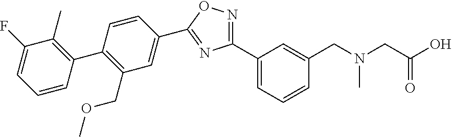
C1(C2=NOC(C3=CC(COC)=C(C4=C(C)C(F)=CC=C4)C=C3)=N2)=CC=CC(CN(CC(O)=O)C)=C1
